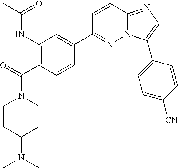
C1(NC(C)=O)=C(C(=O)N2CCC(N(C)C)CC2)C=CC(C2=NN3C(=NC=C3C3=CC=C([CN])C=C3)C=C2)=C1
